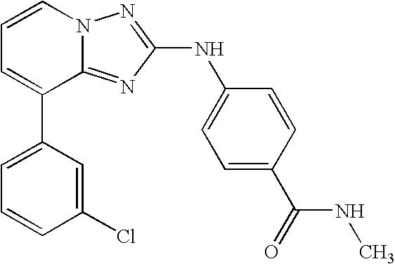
C1=C(C2=CC=CN3C2=NC(NC2=CC=C(C(=O)NC)C=C2)=N3)C=C(Cl)C=C1
